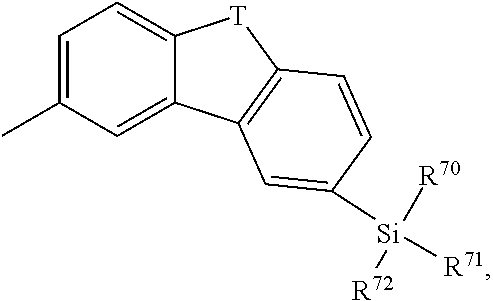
C1=C(C)C=C2C(=C1)[T]C1=C2C=C([Si]([R71])([R70])[R72])C=C1
